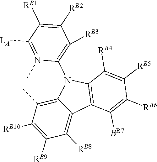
C1([RB6])=C([BB7])C2=C(C([RB4])=C1[RB5])N(C1=C([RB3])C([RB2])=C([RB1])C([LA])=N1C)C1=C(C)C([RB10])=C([RB9])C([RB8])=C21
